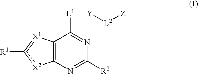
C12=C(N=C([R2])N=C1[L1][Y][L2][Z])[X2]c([R1])=[X1]2
